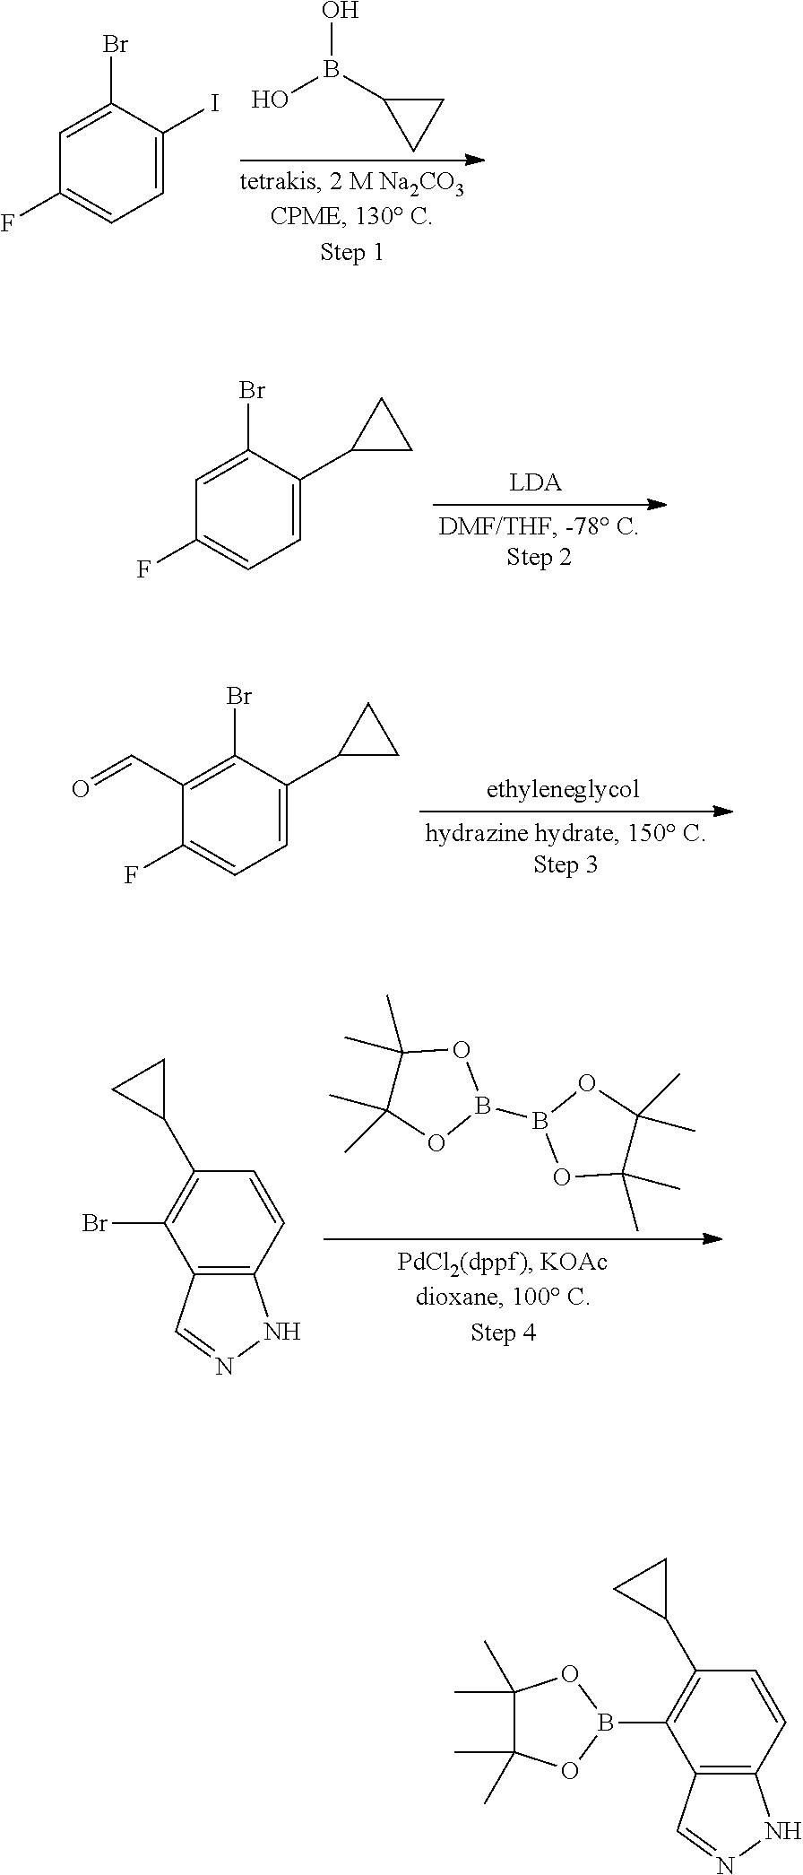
C1=C(Br)C(I)=CC=C1F.OB(C1CC1)O.C1=C(Br)C(C2CC2)=CC=C1F.C1(C=O)=C(Br)C(C2CC2)=CC=C1F.C1=CC2=C(C(Br)=C1C1CC1)C=NN2.C1(C)(C)C(C)(C)OB(B2OC(C)(C)C(C)(C)O2)O1.C1=CC2=C(C(B3OC(C)(C)C(C)(C)O3)=C1C1CC1)C=NN2
